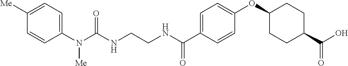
N(CCNC(C1=CC=C(OC2CCC(C(O)=O)CC2)C=C1)=O)C(=O)N(C1=CC=C([Me])C=C1)[Me]
